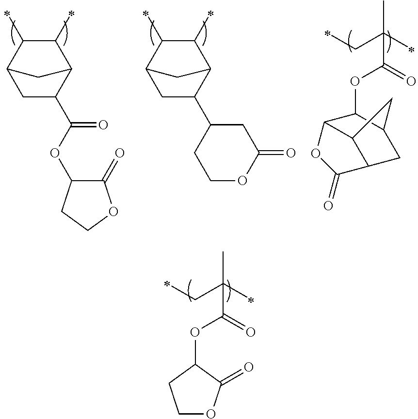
C(C(C)(C(OC1C(=O)OCC1)=O)C)C.C1C(C(OC2C(=O)OCC2)=O)C2C(C)C(C)C1C2.C1C(C2CCOC(=O)C2)C2C(C)C(C)C1C2.C(C(C)(C(OC1C2C3C(CC1C3)C(=O)O2)=O)C)C
